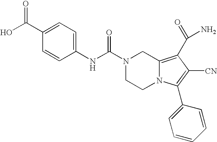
N(C(=O)N1CCN2C(=C(C(N)=O)C([CN])=C2C2=CC=CC=C2)C1)C1=CC=C(C(O)=O)C=C1
